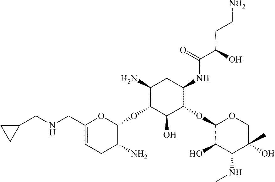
C1(CNCC2CC2)=CCC(N)C(OC2C(N)CC(NC(=O)C(CCN)O)C(OC3C(O)C(NC)C(C)(O)CO3)C2O)O1
